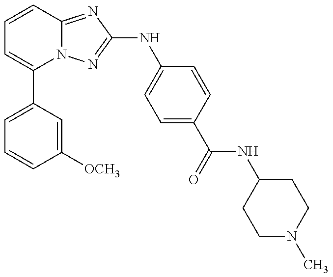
C1(C2=CC=CC([OCH3])=C2)=CC=CC2=NC(NC3=CC=C(C(NC4CCN(C)CC4)=O)C=C3)=NN12
